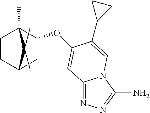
C12=NN=C(N)N1C=C(C1CC1)C(OC1CC3CCC1(C)C3(C)C)=C2
